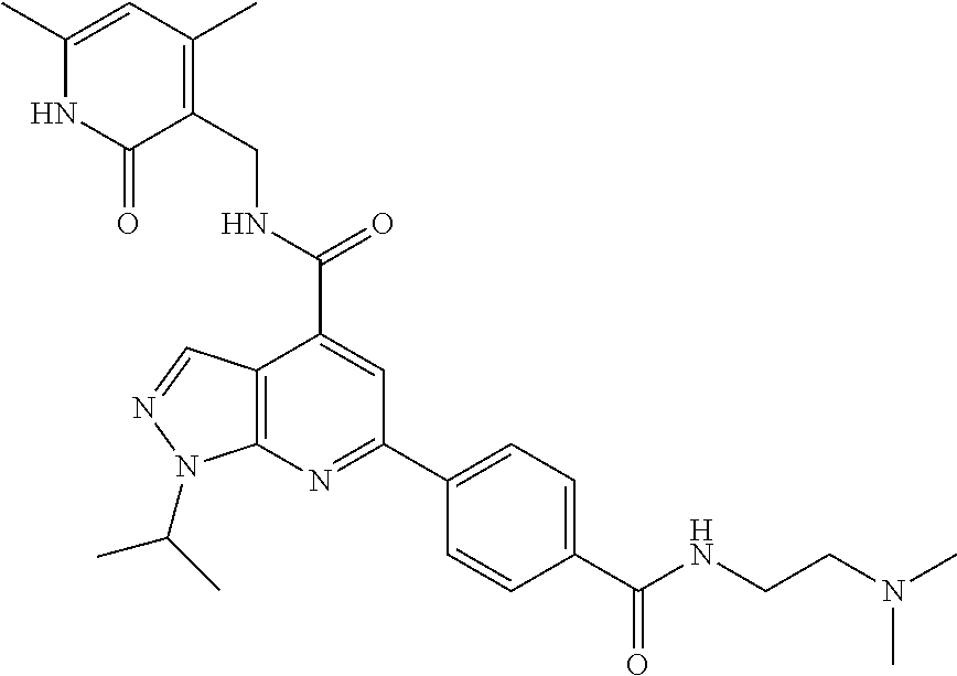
C1=C(C(=O)NCC2=C(C)C=C(C)NC2=O)C2=C(N=C1C1=CC=C(C(NCCN(C)C)=O)C=C1)N(C(C)C)N=C2
